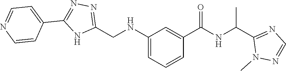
C1(C(NC(C2=CC(NCC3=NN=C(C4=CC=NC=C4)N3)=CC=C2)=O)C)=NC=NN1C
